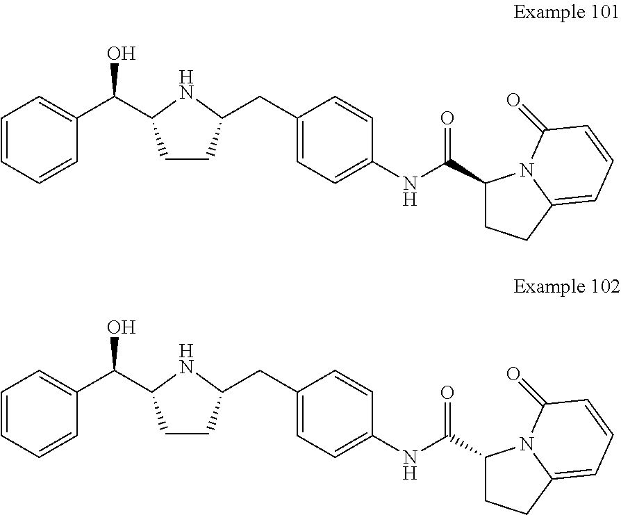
C1CC(CC2=CC=C(NC(C3CCC4=CC=CC(=O)N34)=O)C=C2)NC1C(C1=CC=CC=C1)O.C1CC(CC2=CC=C(NC(C3CCC4=CC=CC(=O)N34)=O)C=C2)NC1C(C1=CC=CC=C1)O
